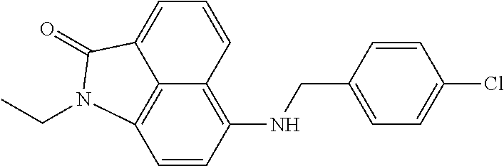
C1=CC2=C(NCC3=CC=C(Cl)C=C3)C=CC3=C2C(=C1)C(=O)N3CC
